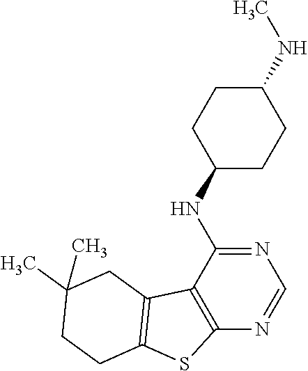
N1=C(NC2CCC(NC)CC2)C2=C(N=C1)SC1=C2CC(C)(C)CC1
